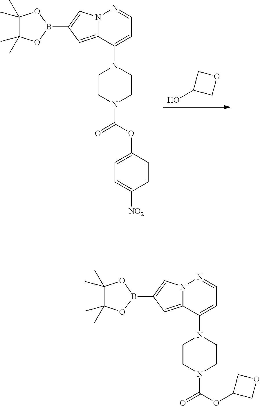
O1C(C)(C)C(C)(C)OB1C1=CN2C(=C1)C(N1CCN(C(=O)OC3=CC=C([NO2])C=C3)CC1)=CC=N2.OC1COC1.O1C(C)(C)C(C)(C)OB1C1=CN2C(=C1)C(N1CCN(C(=O)OC3COC3)CC1)=CC=N2
